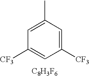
C1(C)=CC([CF3])=CC([CF3])=C1.[C8H3F6]
